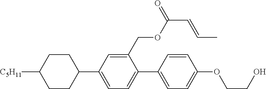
C1CC([C5H11])CCC1C1=CC=C(C2=CC=C(OCCO)C=C2)C(COC(C=CC)=O)=C1
